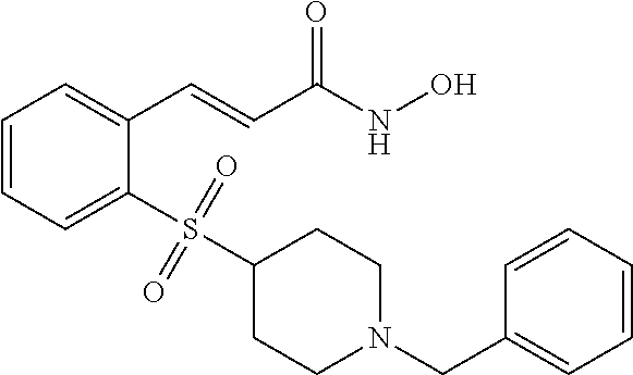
C1=CC=C(S(C2CCN(CC3=CC=CC=C3)CC2)(=O)=O)C(C=CC(NO)=O)=C1
